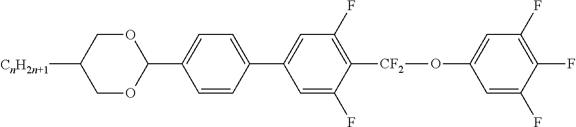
O1CC([CnH2n+1])COC1C1=CC=C(C2=CC(F)=C([CF2]OC3=CC(F)=C(F)C(F)=C3)C(F)=C2)C=C1
